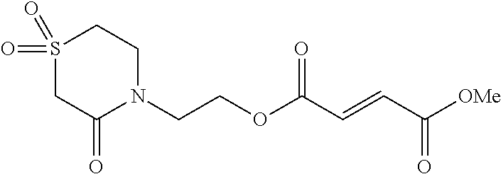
N1(CCOC(C=CC([OMe])=O)=O)C(=O)CS(=O)(=O)CC1
